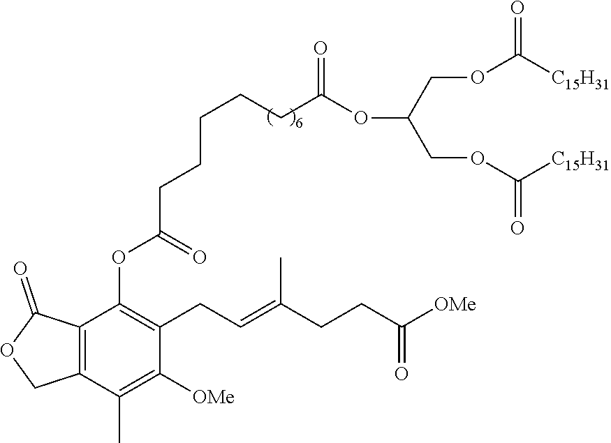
C12=C(C(C)=C([OMe])C(CC=C(CCC([OMe])=O)C)=C1OC(CCCCCC(OC(COC([C15H31])=O)COC([C15H31])=O)=O)=O)COC2=O
